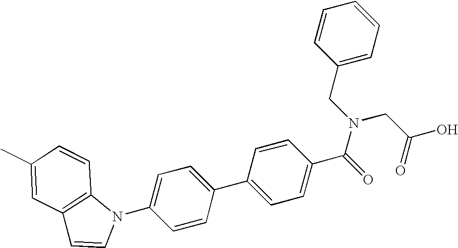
C1=C(N2C3=C(C=C2)C=C(C)C=C3)C=CC(C2=CC=C(C(=O)N(CC(=O)O)CC3=CC=CC=C3)C=C2)=C1
